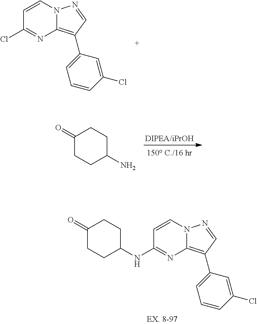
C1=CN2C(=C(C3=CC=CC(Cl)=C3)C=N2)N=C1Cl.[DIPEA/iPrOH].[150 C./16 hr].C1(=O)CCC(N)CC1.C1=CN2C(=C(C3=CC=CC(Cl)=C3)C=N2)N=C1NC1CCC(=O)CC1
